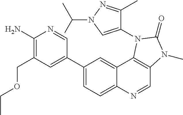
C1(N)=C(COCC)C=C(C2=CC=C3C(=C2)C2=C(C=N3)N(C)C(=O)N2C2=CN(C(C)C)N=C2C)C=N1
